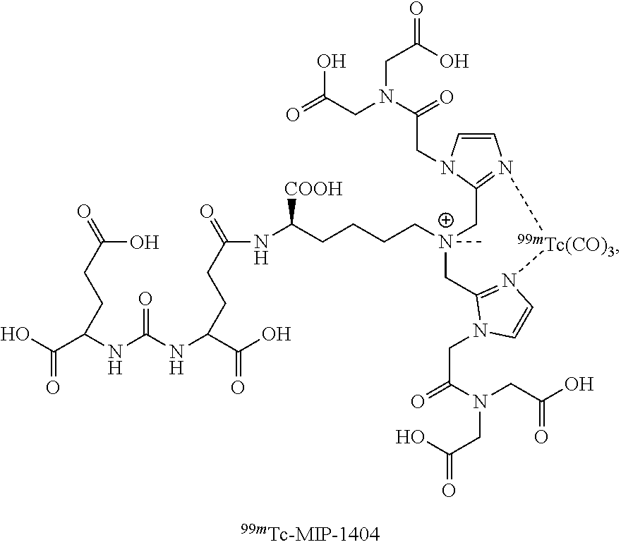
C(NC(=O)NC(C(=O)O)CCC(NC([COOH])CCCC[N+]1(C)CC2=N(C=CN2CC(N(CC(O)=O)CC(=O)O)=O)[99mTc(CO)3]N2=C(C1)N(CC(=O)N(CC(O)=O)CC(O)=O)C=C2)=O)(C(O)=O)CCC(O)=O
